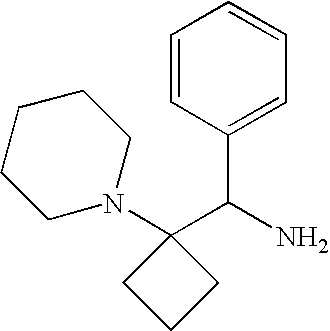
C1=CC(C(N)C2(N3CCCCC3)CCC2)=CC=C1
